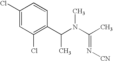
C1(Cl)=CC(Cl)=C(C(N(C(C)=N[CN])C)C)C=C1
